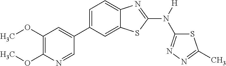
C1(OC)=C(OC)N=CC(C2=CC=C3C(=C2)SC(N([H])C2=NN=C(C)S2)=N3)=C1
